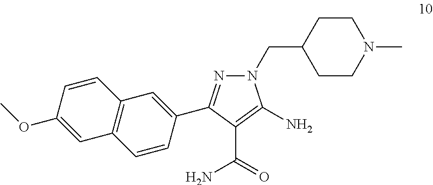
N1(CC2CCN(C)CC2)N=C(C2=CC3=C(C=C2)C=C(OC)C=C3)C(C(=O)N)=C1N
